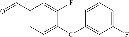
C1(C=O)=CC=C(OC2=CC(F)=CC=C2)C(F)=C1
